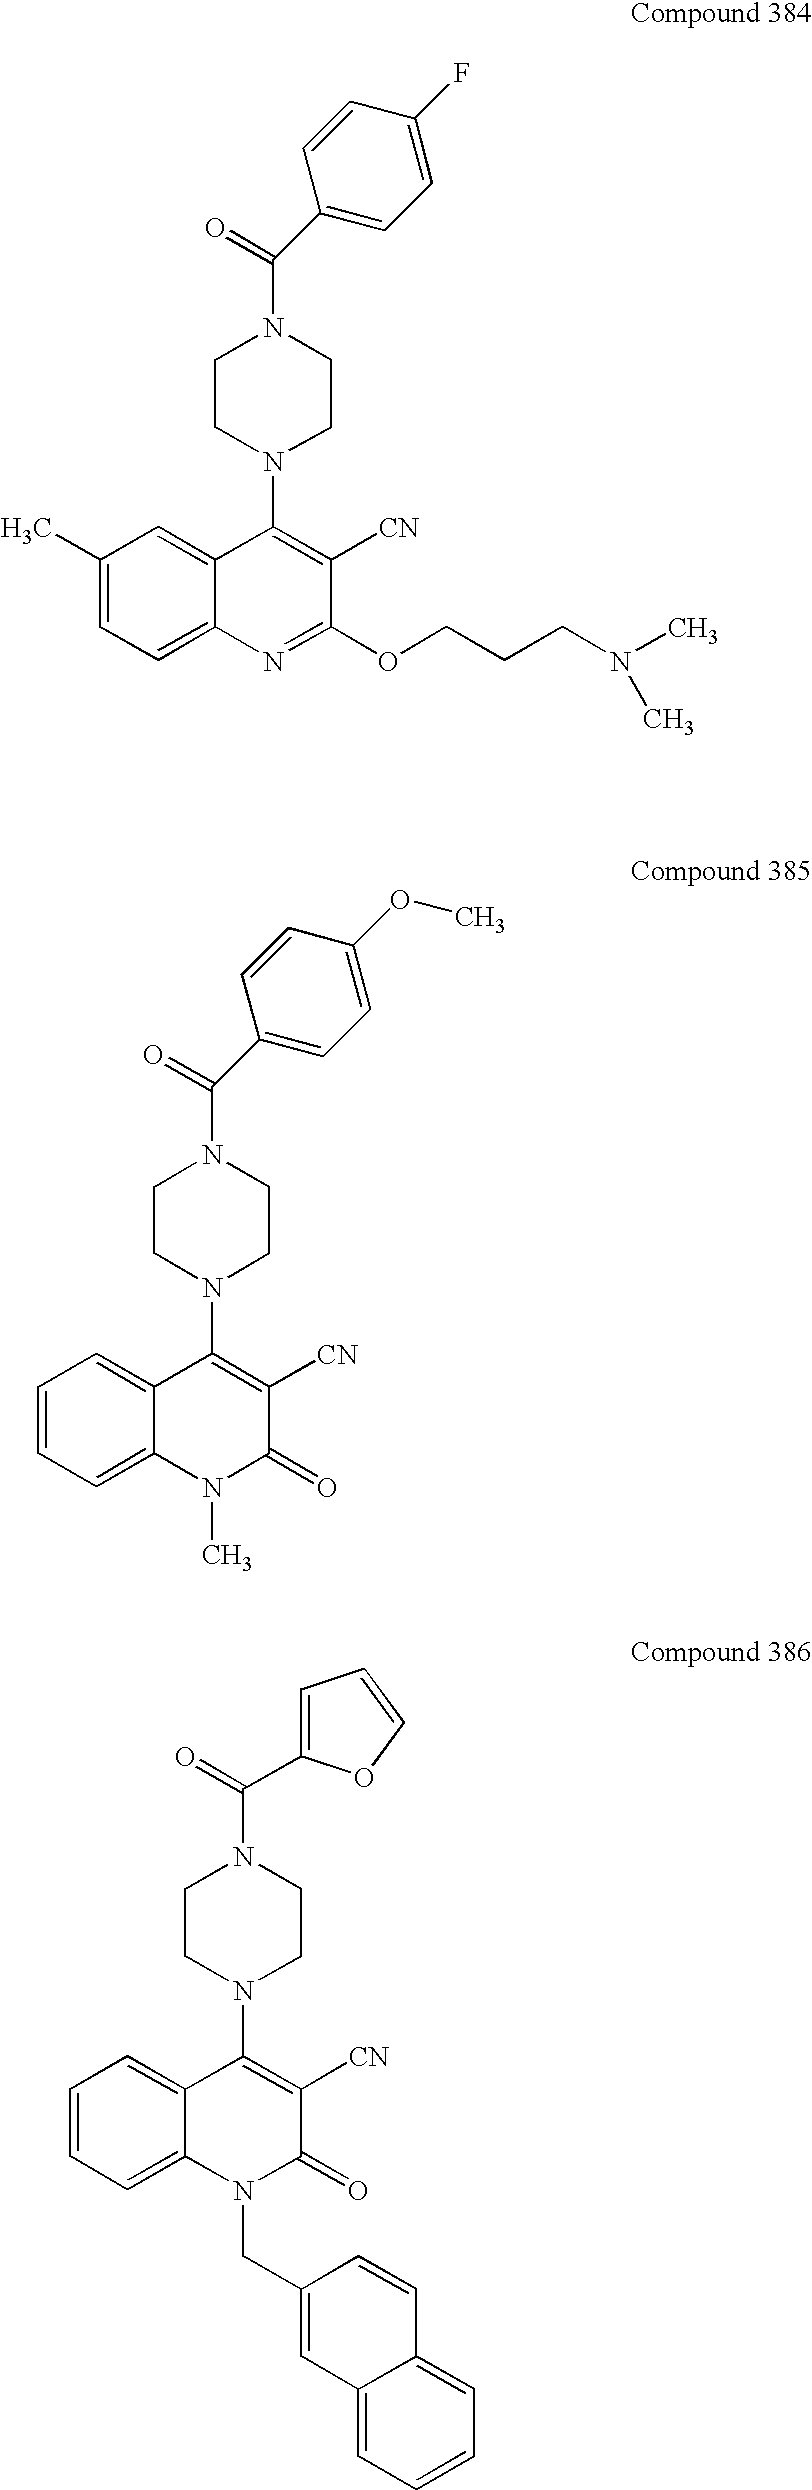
C(=O)(N1CCN(C2=C([CN])C(OCCCN(C)C)=NC3=CC=C(C)C=C32)CC1)C1=CC=C(F)C=C1.C(=O)(N1CCN(C2=C([CN])C(=O)N(C)C3=CC=CC=C32)CC1)C1=CC=C(OC)C=C1.C(=O)(N1CCN(C2=C([CN])C(=O)N(CC3=CC4=CC=CC=C4C=C3)C3=CC=CC=C32)CC1)C1=CC=CO1
